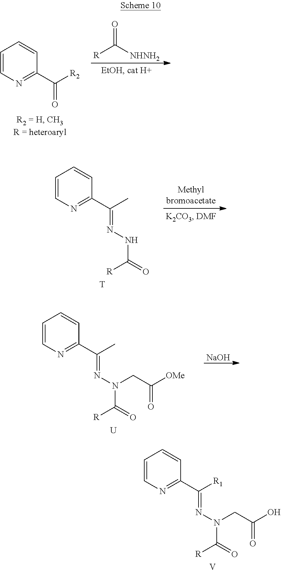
O=C([NHNH2])[R].C1=CN=C(C([R2])=O)C=C1.C1=CN=C(C(C)=NNC(=O)[R])C=C1.[T].[NaOH].C1=CN=C(C(C)=NN(C(=O)[R])CC([OMe])=O)C=C1.[U].C1=CN=C(C([R1])=NN(C(=O)[R])CC(O)=O)C=C1.[V]
